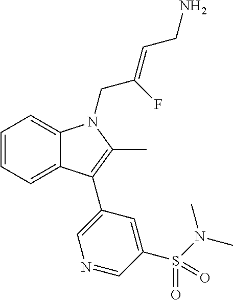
C1=CC=C2C(=C1)N(CC(=CCN)F)C(C)=C2C1=CN=CC(S(N(C)C)(=O)=O)=C1
